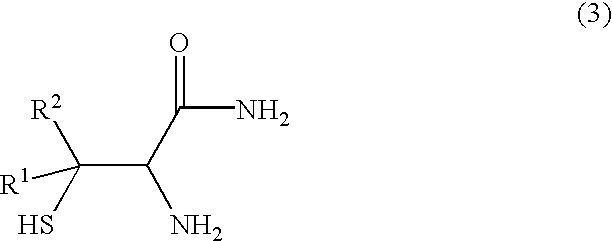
C(C(C(N)=O)N)(S)([R2])[R1]
